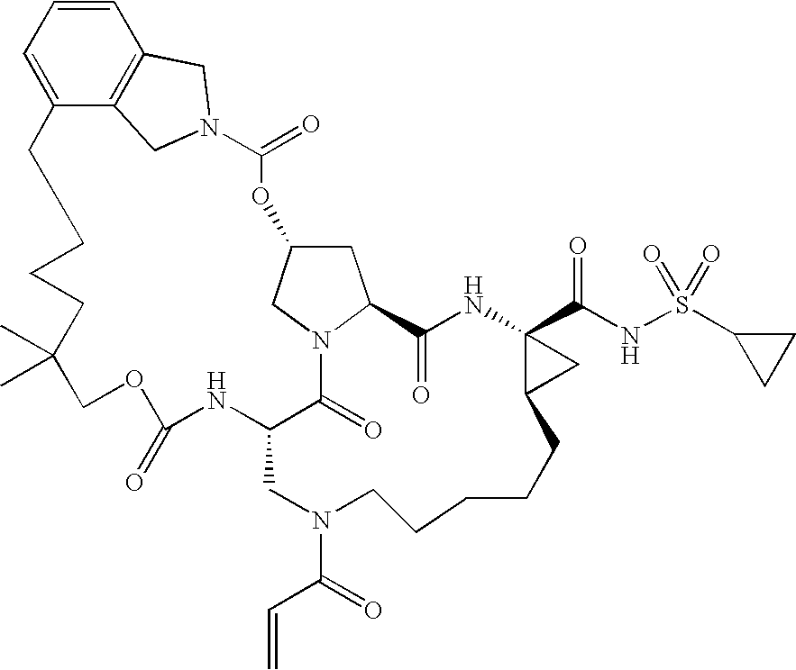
C1=CC=C2C3=C1CN(C3)C(=O)OC1CC3N(C1)C(=O)C(NC(=O)OCC(C)(C)CCCC2)CN(C(=O)C=C)CCCCCC1C(C(NS(C2CC2)(=O)=O)=O)(NC3=O)C1
